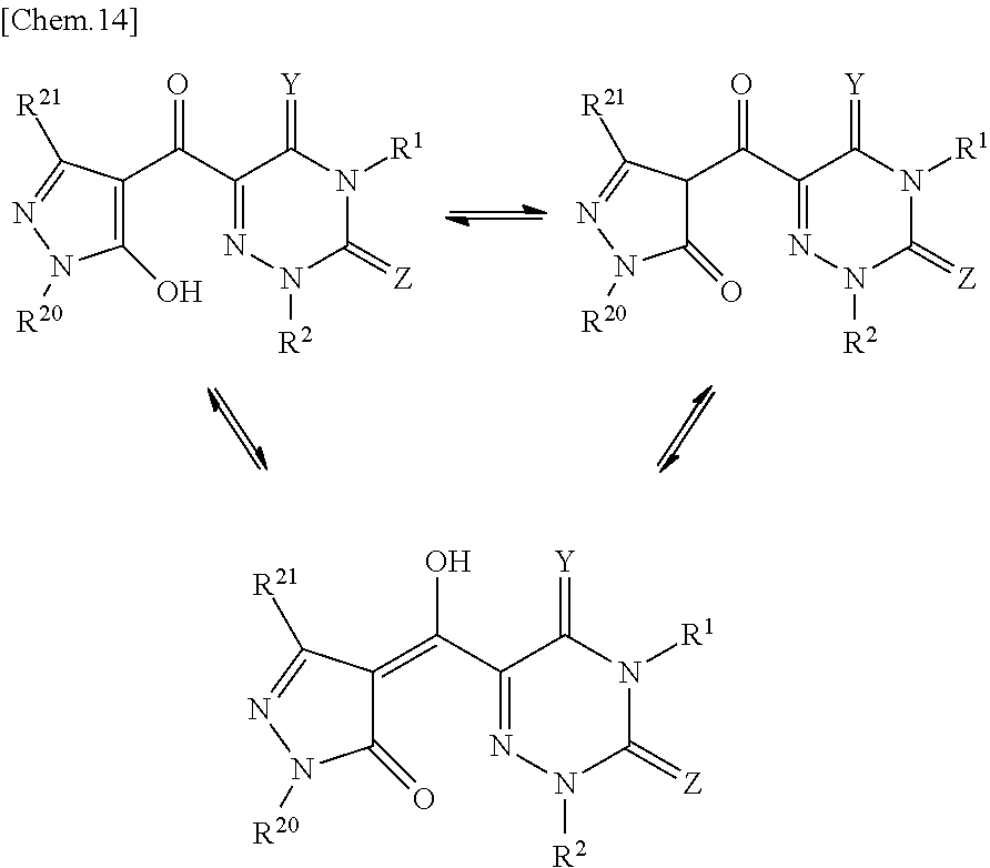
C1(O)=C(C(C2=NN([R2])C(=[Z])N([R1])C2=[Y])=O)C([R21])=NN1[R20].C1(=O)C(C(C2=NN([R2])C(=[Z])N([R1])C2=[Y])=O)C([R21])=NN1[R20].C1(=O)C(=C(C2=NN([R2])C(=[Z])N([R1])C2=[Y])O)C([R21])=NN1[R20]
